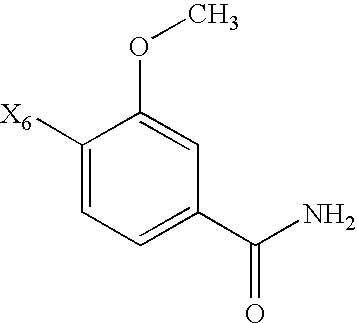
C1([X6])=CC=C(C(N)=O)C=C1OC
